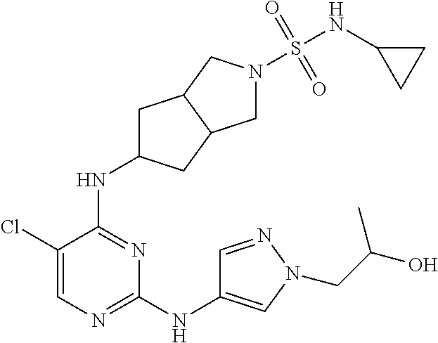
C1(Cl)=CN=C(NC2=CN(CC(O)C)N=C2)N=C1NC1CC2C(C1)CN(S(NC1CC1)(=O)=O)C2
